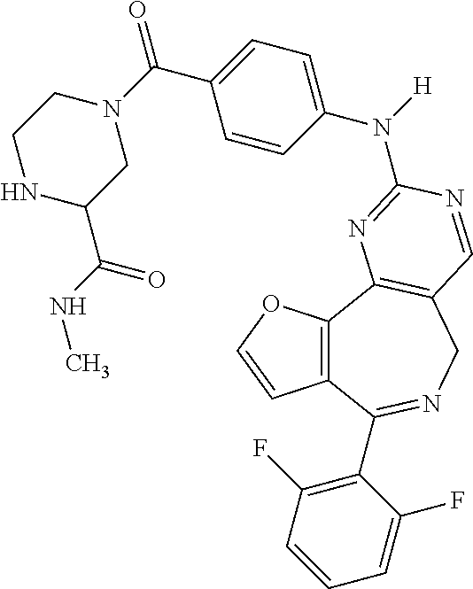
C12=C(C3=C(CN=C1C1=C(F)C=CC=C1F)C=NC(N([H])C1=CC=C(C(=O)N4CCNC(C(NC)=O)C4)C=C1)=N3)OC=C2
